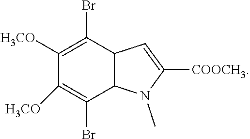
C12C(C(Br)=C([H3CO])C([H3CO])=C1Br)C=C([COOCH3])N2C
